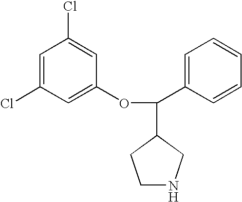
C1NCC(C(C2=CC=CC=C2)OC2=CC(Cl)=CC(Cl)=C2)C1
